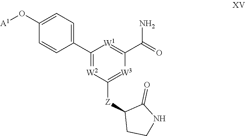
[A1]OC1=CC=C(C2=[W2]C([Z]C3CCNC3=O)=[W3]C(C(=O)N)=[W1]2)C=C1
